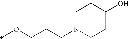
O(CCCN1CCC(O)CC1)C
